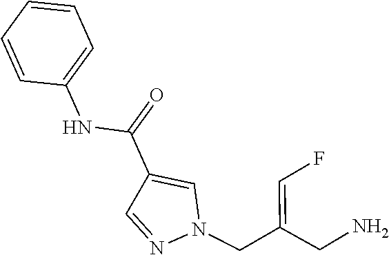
N1(CC(CN)=CF)N=CC(C(=O)NC2=CC=CC=C2)=C1
